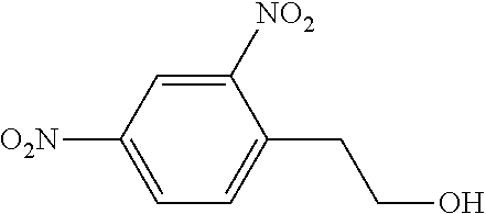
C1([NO2])=CC([O2N])=CC=C1CCO
